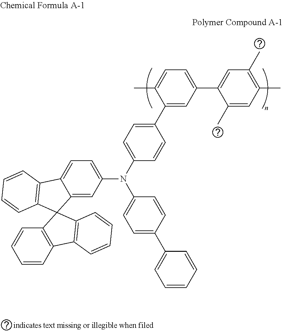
C1(C2=CC(C3=CC(C)=C(C)C=C3C)=CC=C2C)=CC=C(N(C2=CC=C(C3=CC=CC=C3)C=C2)C2=CC=C3C(=C2)C2(C4=C3C=CC=C4)C3=C(C=CC=C3)C3=C2C=CC=C3)C=C1
